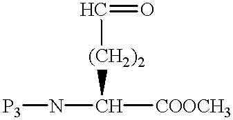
[P3]NC([COOCH3])[(CH2)2]C=O
